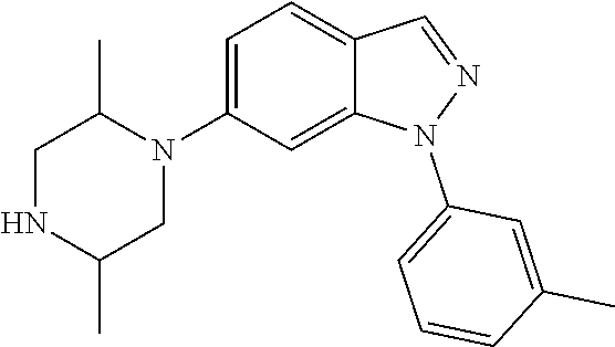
C1NC(C)CN(C2=CC=C3C(=C2)N(C2=CC=CC(C)=C2)N=C3)C1C
